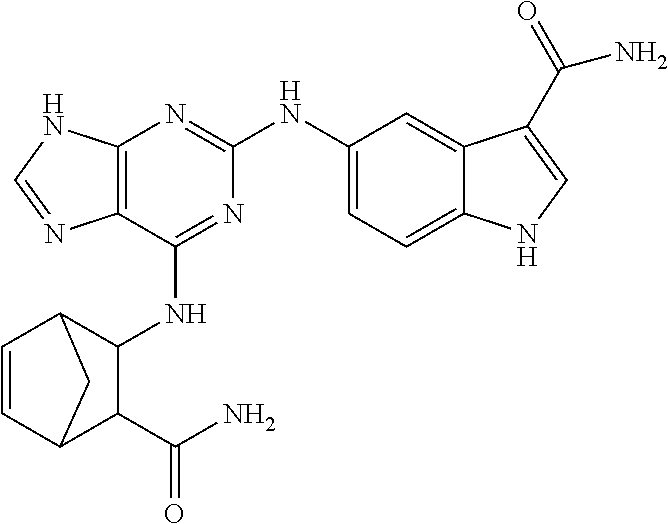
C12=C(N=C(NC3=CC=C4C(=C3)C(C(=O)N)=CN4)N=C1NC1C3C=CC(C1C(N)=O)C3)NC=N2
